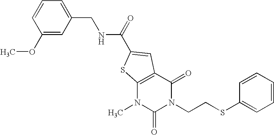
COC1=CC(CNC(=O)C2=CC3=C(N(C)C(=O)N(CCSC4=CC=CC=C4)C3=O)S2)=CC=C1
